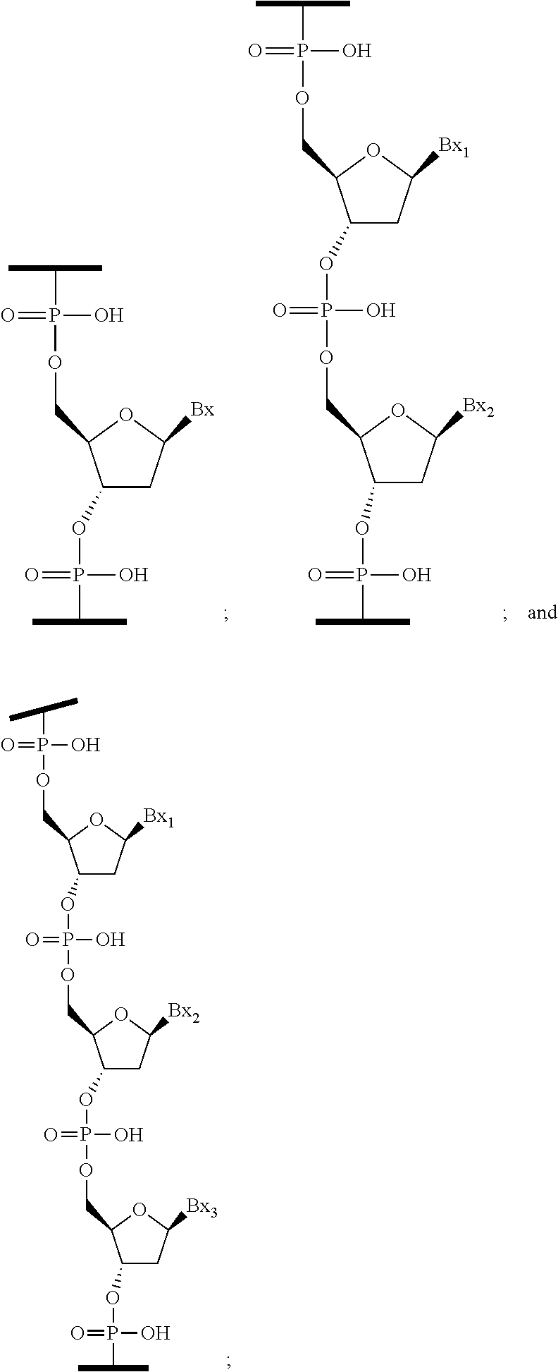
C1(OP(=O)(O)OCC2C(OP(=O)(O)C(C)C)CC([Bx3])O2)CC([Bx2])OC1COP(=O)(O)OC1CC([Bx1])OC1COP(C(C)C)(=O)O.C1(OP(=O)(O)C(C)C)CC([Bx])OC1COP(C(C)C)(=O)O.C1(OP(=O)(O)OCC2C(OP(=O)(O)C(C)C)CC([Bx2])O2)CC([Bx1])OC1COP(C(C)C)(=O)O
